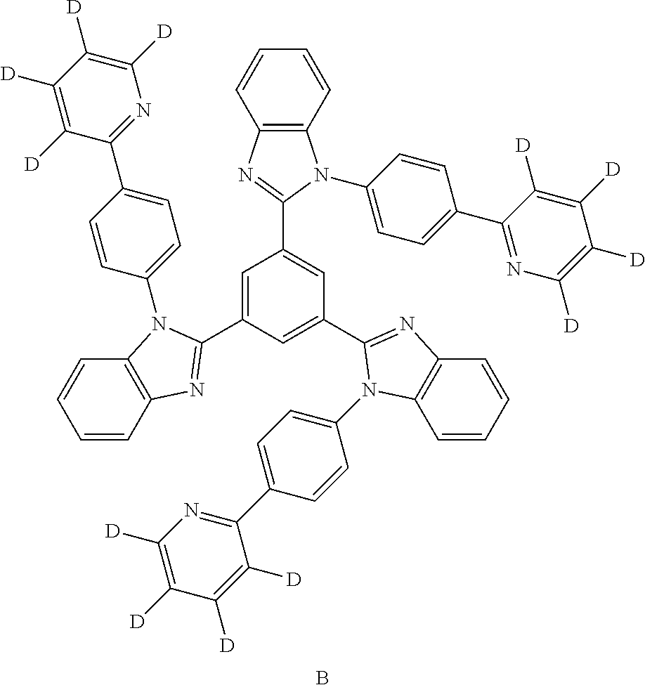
C1=C(C2=NC3=C(C=CC=C3)N2C2=CC=C(C3=NC([D])=C([D])C([D])=C3[D])C=C2)C=C(C2=NC3=C(C=CC=C3)N2C2=CC=C(C3=NC([D])=C([D])C([D])=C3[D])C=C2)C=C1C1=NC2=C(N1C1=CC=C(C3=NC([D])=C([D])C([D])=C3[D])C=C1)C=CC=C2.B
